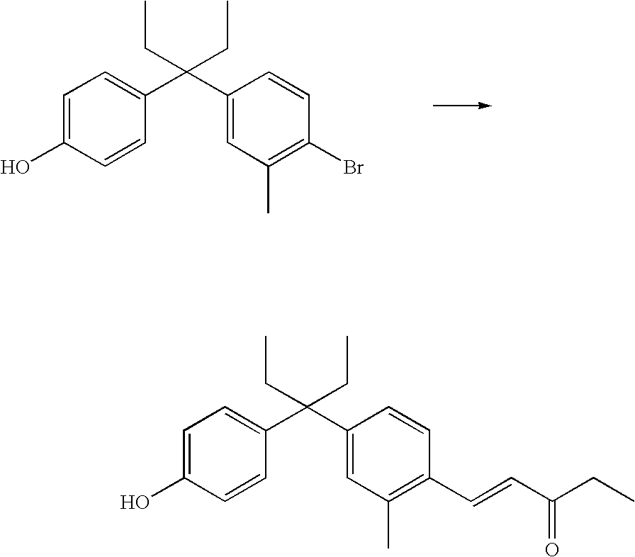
C1=C(O)C=CC(C(C2=CC(C)=C(Br)C=C2)(CC)CC)=C1.C1=C(O)C=CC(C(C2=CC(C)=C(C=CC(CC)=O)C=C2)(CC)CC)=C1
